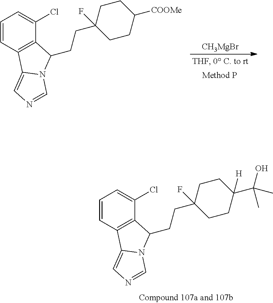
[CH3MgBr].C1=CC2=C(C(Cl)=C1)C(CCC1(F)CCC([COOMe])CC1)N1C2=CN=C1.C1=CC2=C(C(Cl)=C1)C(CCC1(F)CCC(C(O)(C)C)([H])CC1)N1C2=CN=C1
